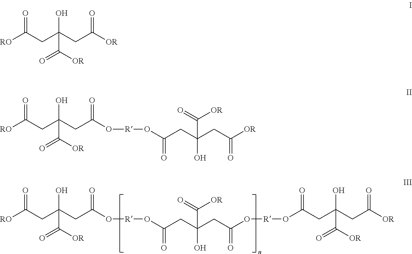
[RO]C(CC(CC(O[R]OC(CC(O)(C([OR])=O)CC(=O)O[R]OC(CC(O)(CC([OR])=O)C([OR])=O)=O)=O)=O)(O)C(=O)[OR])=O.[RO]C(CC(CC(O[R]OC(CC(O)(C([OR])=O)CC(=O)[OR])=O)=O)(O)C(=O)[OR])=O.[RO]C(CC(CC([OR])=O)(O)C(=O)[OR])=O
